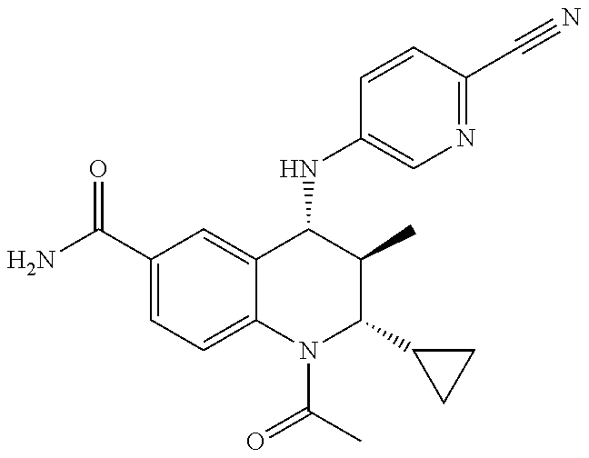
C1(C(=O)N)=CC=C2C(=C1)C(NC1=CN=C(C#N)C=C1)C(C)C(C1CC1)N2C(C)=O
